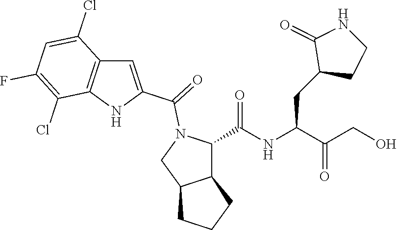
C(NC(C(CO)=O)CC1CCNC1=O)(=O)C1C2C(CN1C(=O)C1=CC3=C(N1)C(Cl)=C(F)C=C3Cl)CCC2
